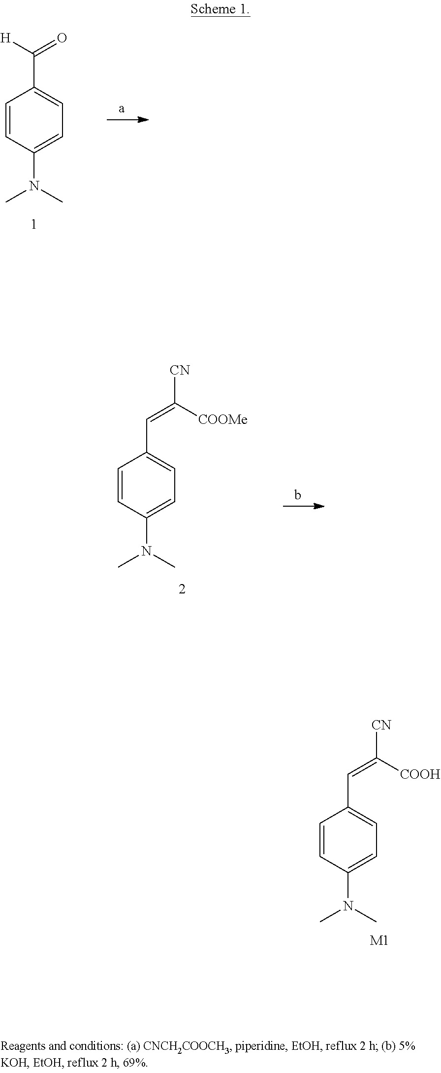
C1=CC(N(C)C)=CC=C1C=C([COOH])[CN].[M1].C1=CC(N(C)C)=CC=C1C([H])=O.C1=CC(N(C)C)=CC=C1C=C([COOMe])[CN]
